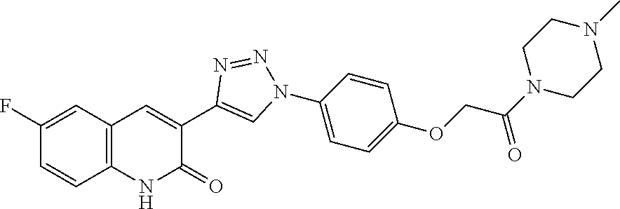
C1=CC2=C(C=C1F)C=C(C1=CN(C3=CC=C(OCC(N4CCN(C)CC4)=O)C=C3)N=N1)C(=O)N2
